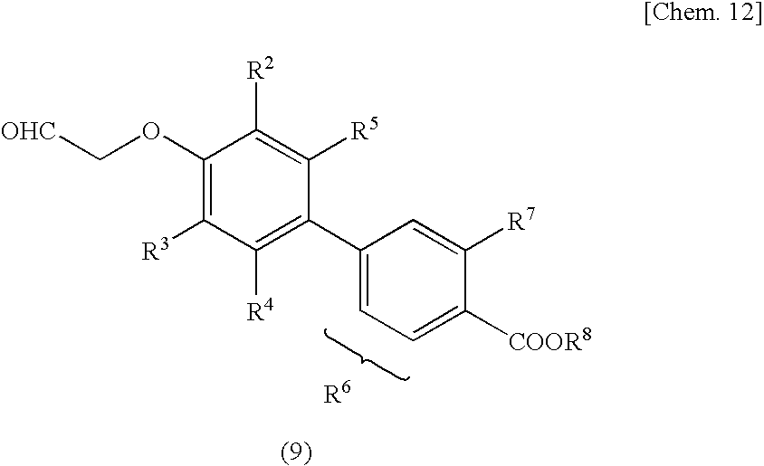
C1(OC[OHC])=C([R3])C([R4])=C(C2=CC=C([COOR8])C([R7])=C2)C([R5])=C1[R2]
